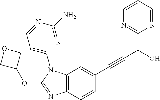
C1(C(C#CC2=CC3=C(C=C2)N=C(OC2COC2)N3C2=CC=NC(N)=N2)(O)C)=NC=CC=N1
